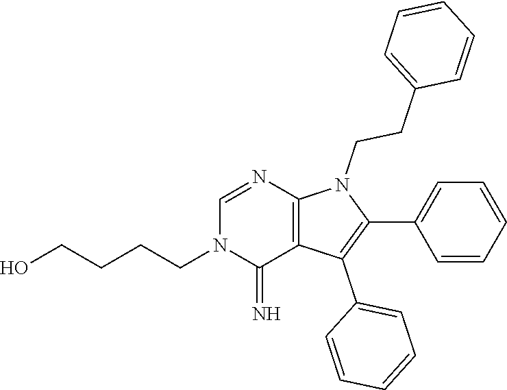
C(N1C(=N)C2=C(N=C1)N(CCC1=CC=CC=C1)C(C1=CC=CC=C1)=C2C1=CC=CC=C1)CCCO
